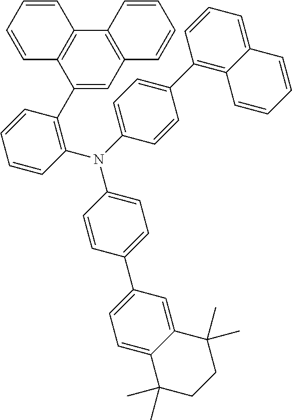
C1(C2=C(N(C3=CC=C(C4=CC=C5C(=C4)C(C)(C)CCC5(C)C)C=C3)C3=CC=C(C4=C5C(=CC=C4)C=CC=C5)C=C3)C=CC=C2)=CC2=C(C3=C1C=CC=C3)C=CC=C2
